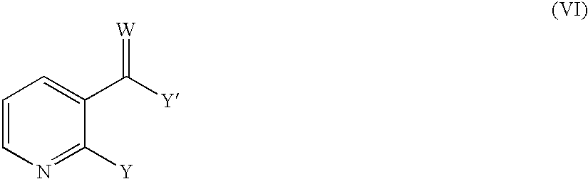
C1([Y])=NC=CC=C1C([Y])=[W]
